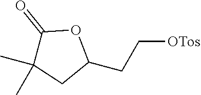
C1(CC[OTos])OC(=O)C(C)(C)C1
